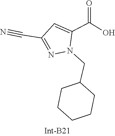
C1(C(=O)O)=CC(C#N)=NN1CC1CCCCC1
